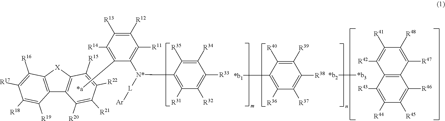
[N*](C1=C([R31])C([R32])=C([R33])C([R34])=C1[R35])(C1=C([R11])C([R12])=C([R13])C([R14])=C1[*a])[L][Ar].[*b1]C1=C([R36])C([R37])=C([R38])C([R39])=C1[R40].[*b2][*b3].C12=C(C([R46])=C([R45])C([R44])=C1[R43])C([R47])=C([R48])C([R41])=C2[R42].[X]1C2=C(C3=C1C([R15])=C([R22])C([R21])=C3[R20])C([R19])=C([R18])C([R17])=C2[R16]
